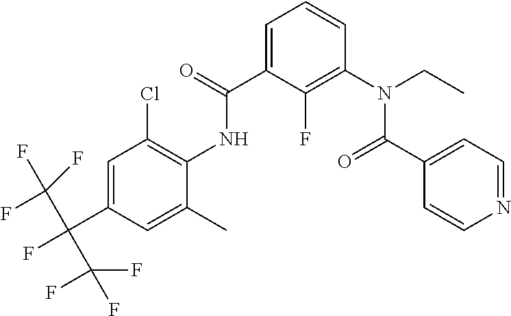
C1=C(C(NC2=C(Cl)C=C(C(F)(C(F)(F)F)C(F)(F)F)C=C2C)=O)C(F)=C(N(C(C2=CC=NC=C2)=O)CC)C=C1
